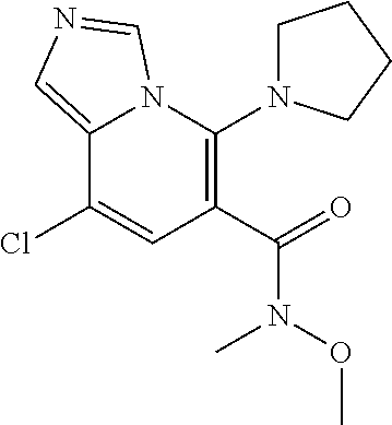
C1(C(N(OC)C)=O)=C(N2CCCC2)N2C(=CN=C2)C(Cl)=C1
